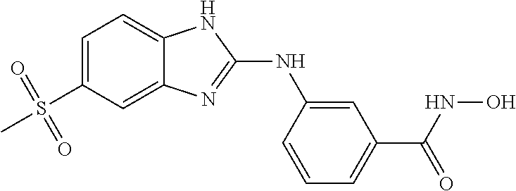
C1=C(S(C)(=O)=O)C=C2C(=C1)NC(NC1=CC(C(=O)NO)=CC=C1)=N2
